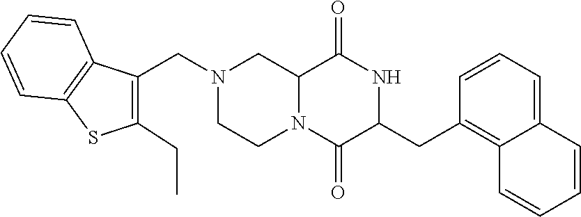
C12N(C(=O)C(CC3=C4C(=CC=C3)C=CC=C4)NC1=O)CCN(CC1=C(CC)SC3=C1C=CC=C3)C2
